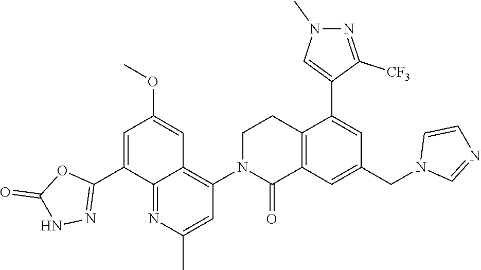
C12=C(C=C(CN3C=NC=C3)C=C1C1=CN(C)N=C1[CF3])C(=O)N(C1=C3C(=NC(C)=C1)C(C1=NNC(=O)O1)=CC(OC)=C3)CC2
